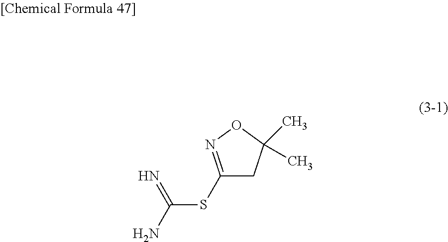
C1(SC(N)=N)=NOC(C)(C)C1
